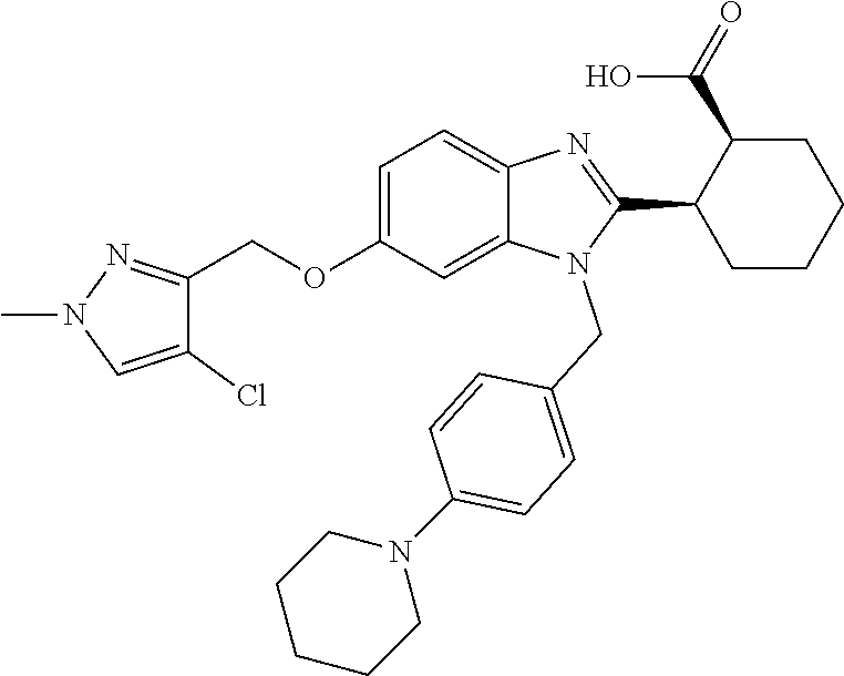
C1=C(OCC2=NN(C)C=C2Cl)C=C2C(=C1)N=C(C1CCCCC1C(O)=O)N2CC1=CC=C(N2CCCCC2)C=C1
